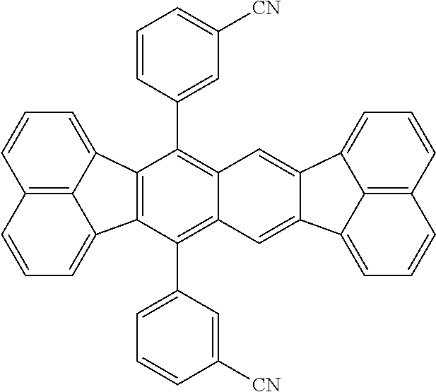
C12=C3C(=CC=C1)C1=C(C3=CC=C2)C(C2=CC=CC([CN])=C2)=C2C(=C1C1=CC([CN])=CC=C1)C=C1C3=CC=CC4=C3C(=CC=C4)C1=C2
